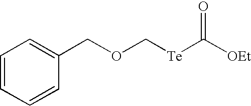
C1(COC[Te]C([OEt])=O)=CC=CC=C1
